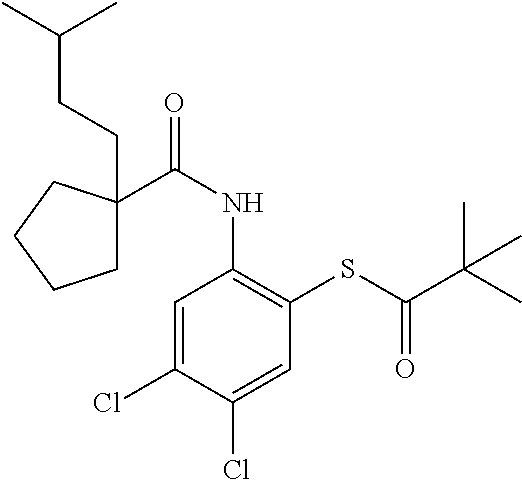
C1C(CCC(C)C)(C(NC2=C(SC(C(C)(C)C)=O)C=C(Cl)C(Cl)=C2)=O)CCC1
